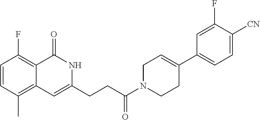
C1=CC(C)=C2C(=C1F)C(=O)NC(CCC(N1CCC(C3=CC=C([CN])C(F)=C3)=CC1)=O)=C2
